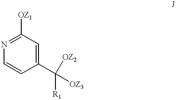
C1=C(C([R1])([OZ3])[OZ2])C=CN=C1[OZ1]
